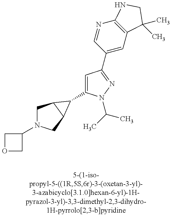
C1(N2CC3C(C2)C3C2=CC(C3=CC4=C(N=C3)NCC4(C)C)=NN2C(C)C)COC1
